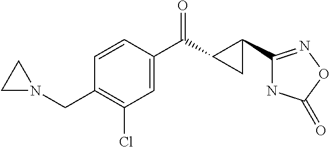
C1=CC(C(C2C(C3=NOC(=O)N3)C2)=O)=CC(Cl)=C1CN1CC1
